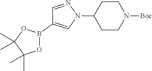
C1CN([Boc])CCC1N1N=CC(B2OC(C)(C)C(C)(C)O2)=C1
